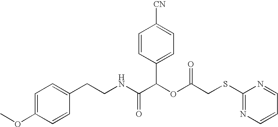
N(C(C(OC(=O)CSC1=NC=CC=N1)C1=CC=C([CN])C=C1)=O)CCC1=CC=C(OC)C=C1
